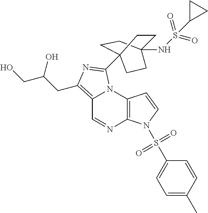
C12=C(CC(CO)O)N=C(C34CCC(NS(=O)(=O)C5CC5)(CC3)CC4)N1C1=C(N=C2)N(S(C2=CC=C(C)C=C2)(=O)=O)C=C1
